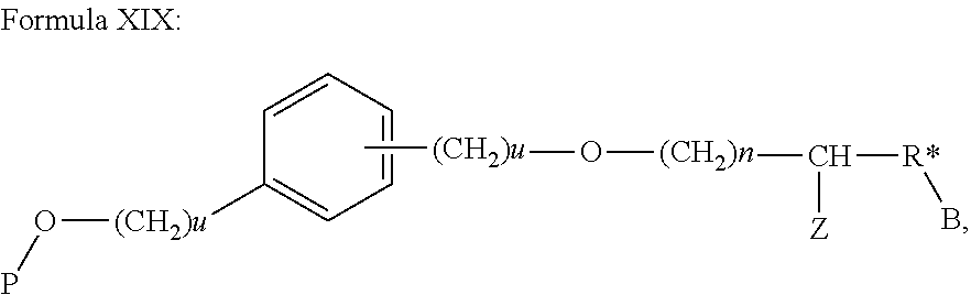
C1=CC([(CH2)u]OP)=CC=C1.C[(CH2)u]O[(CH2)n]C([R*]B)[Z]
